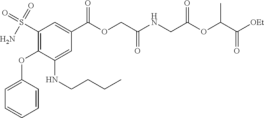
C1=C(OC2=C(S(N)(=O)=O)C=C(C(=O)OCC(=O)NCC(=O)OC(C(=O)[OEt])C)C=C2NCCCC)C=CC=C1
